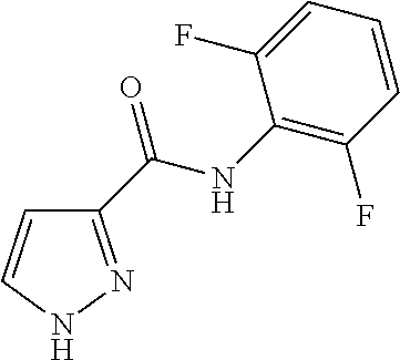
C1(NC(C2=NNC=C2)=O)=C(F)C=CC=C1F
